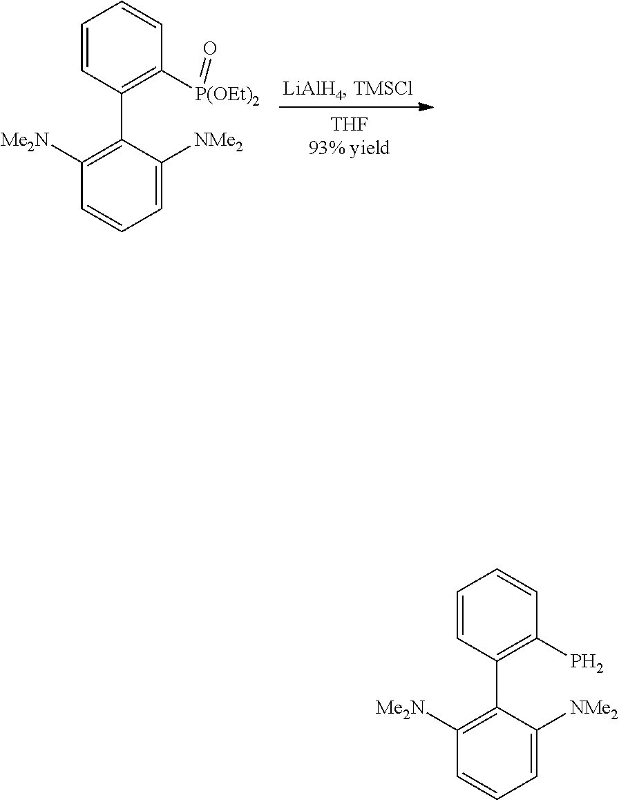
C1=CC(C2=C([Me2N])C=CC=C2[NMe2])=C([P(OEt)2]=O)C=C1.C1=CC(C2=C([Me2N])C=CC=C2[NMe2])=C(P)C=C1
